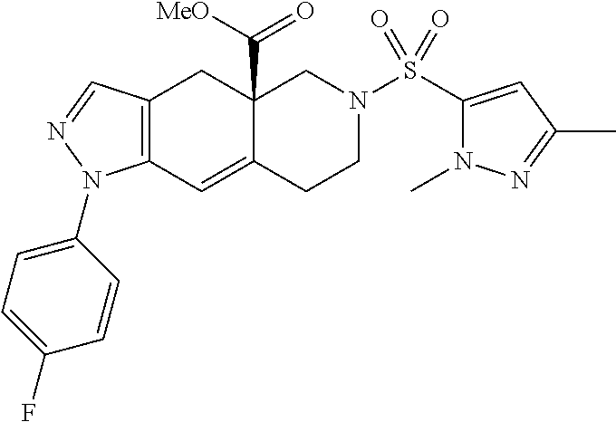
C12=C(C=NN1C1=CC=C(F)C=C1)CC1(C([MeO])=O)C(=C2)CCN(S(=O)(=O)C2=CC(C)=NN2C)C1
